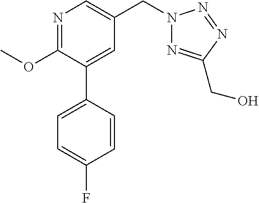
C1(OC)=NC=C(CN2N=C(CO)N=N2)C=C1C1=CC=C(F)C=C1
